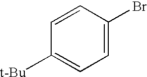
C1=CC(Br)=CC=C1[t-Bu]
